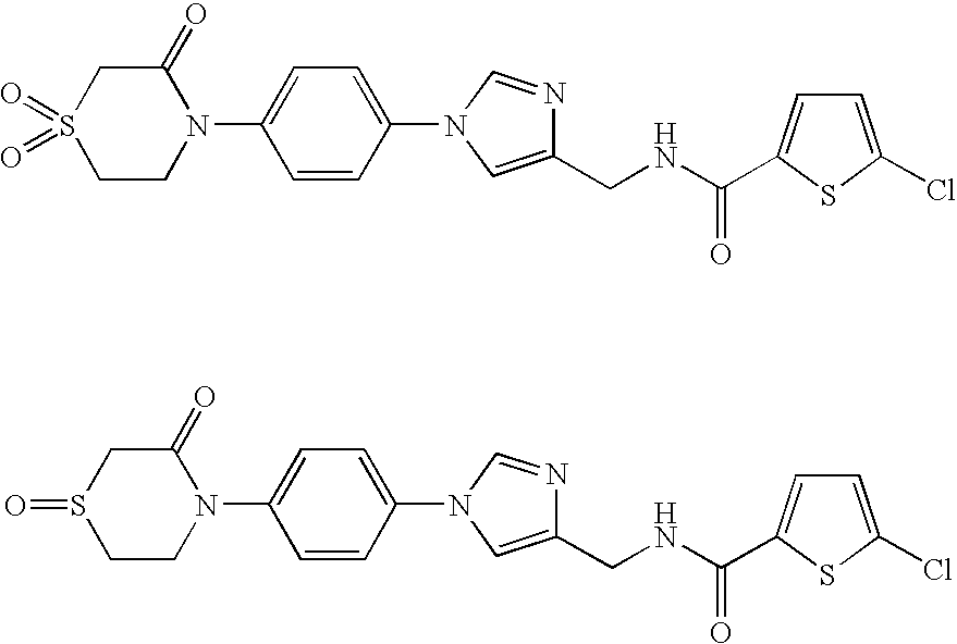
C1S(=O)(=O)CCN(C2=CC=C(N3C=NC(CNC(=O)C4=CC=C(Cl)S4)=C3)C=C2)C1=O.C1S(=O)CCN(C2=CC=C(N3C=NC(CNC(=O)C4=CC=C(Cl)S4)=C3)C=C2)C1=O
